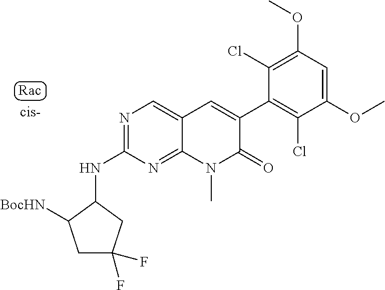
N1=C(NC2CC(F)(F)CC2[BocHN])N=C2C(=C1)C=C(C1=C(Cl)C(OC)=CC(OC)=C1Cl)C(=O)N2C
